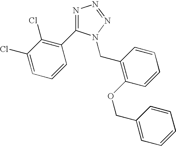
N1=C(C2=C(Cl)C(Cl)=CC=C2)N(CC2=C(OCC3=CC=CC=C3)C=CC=C2)N=N1
